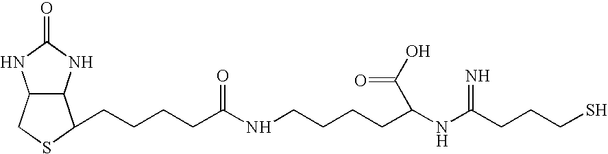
C12C(NC(=O)N1)C(CCCCC(NCCCCC(C(O)=O)NC(CCCS)=N)=O)SC2
